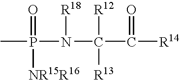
CP(N([R18])C(C(=O)[R14])([R12])[R13])([NR15R16])=O
